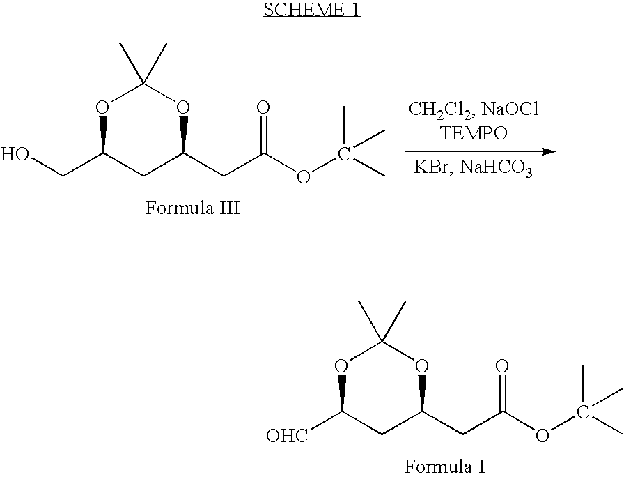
[OHC]C1CC(CC(OC(C)(C)C)=O)OC(C)(C)O1.OCC1CC(CC(OC(C)(C)C)=O)OC(C)(C)O1
